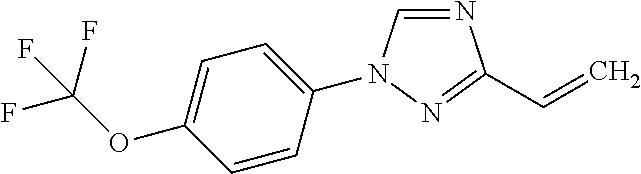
N1=CN(C2=CC=C(OC(F)(F)F)C=C2)N=C1C=C
